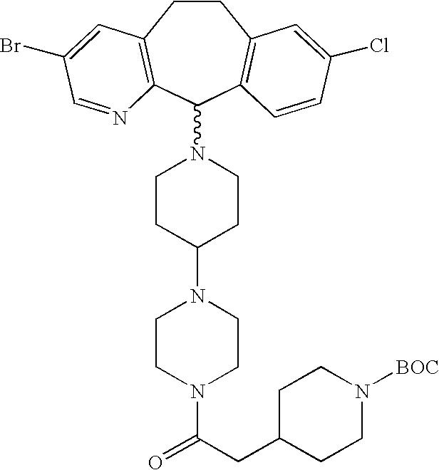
C1CC2=C(C(N3CCC(N4CCN(C(CC5CCN([BOC])CC5)=O)CC4)CC3)C3=C1C=C(Cl)C=C3)N=CC(Br)=C2
